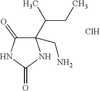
C1(CN)(C(CC)C)C(=O)NC(=O)N1.Cl
